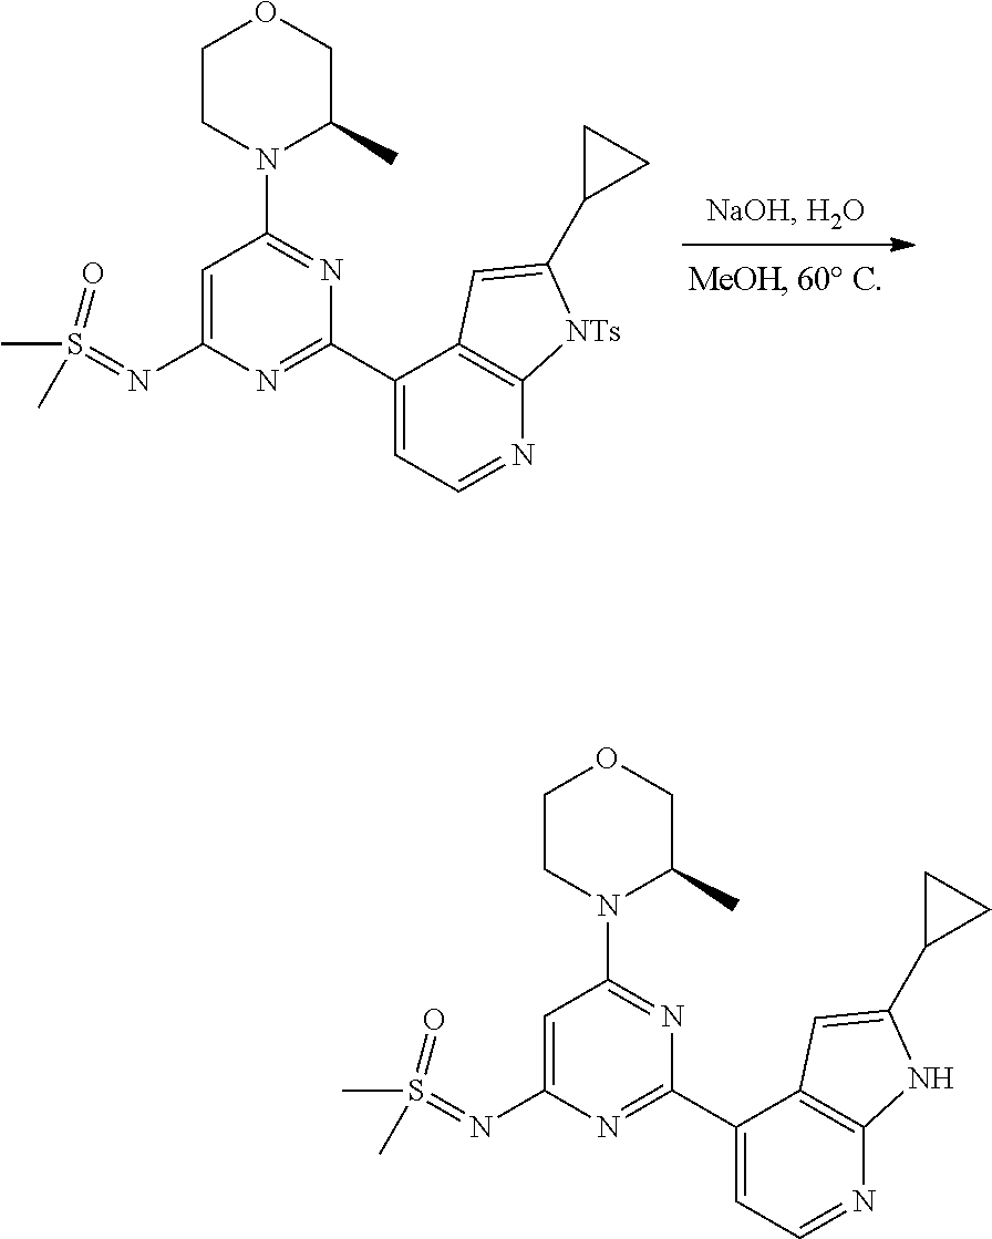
C1CN(C2=NC(C3=CC=NC4=C3C=C(C3CC3)[NTs]4)=NC(N=S(C)(=O)C)=C2)C(C)CO1.C1CN(C2=NC(C3=CC=NC4=C3C=C(C3CC3)N4)=NC(N=S(C)(=O)C)=C2)C(C)CO1
